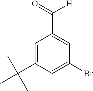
C1=C(C(C)(C)C)C=C(Br)C=C1C(=O)[H]
